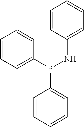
P(NC1=CC=CC=C1)(C1=CC=CC=C1)C1=CC=CC=C1
